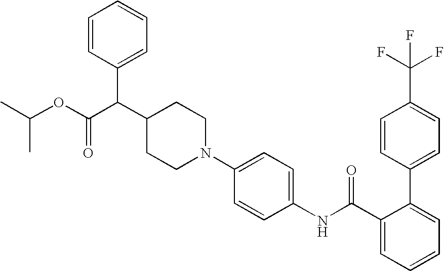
C1=C(C(F)(F)F)C=CC(C2=CC=CC=C2C(NC2=CC=C(N3CCC(C(C4=CC=CC=C4)C(OC(C)C)=O)CC3)C=C2)=O)=C1
